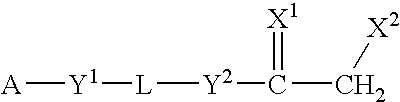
[A][Y1][L][Y2]C(=[X1])C[X2]
